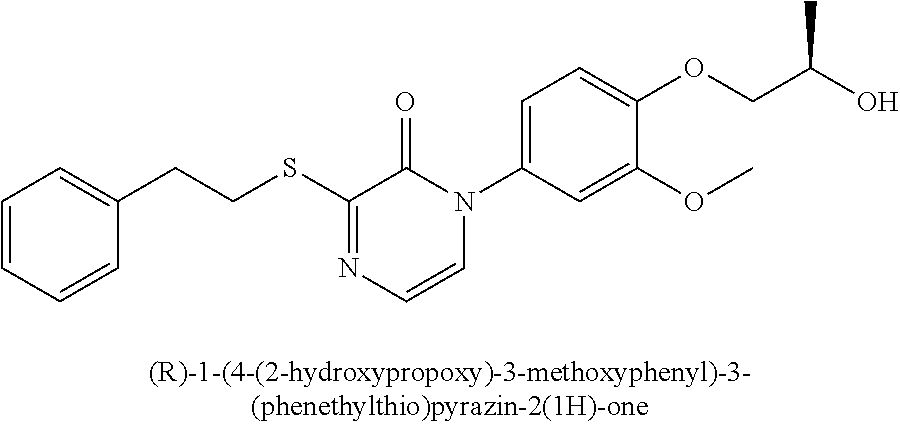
C(SC1=NC=CN(C2=CC=C(OCC(O)C)C(OC)=C2)C1=O)CC1=CC=CC=C1
